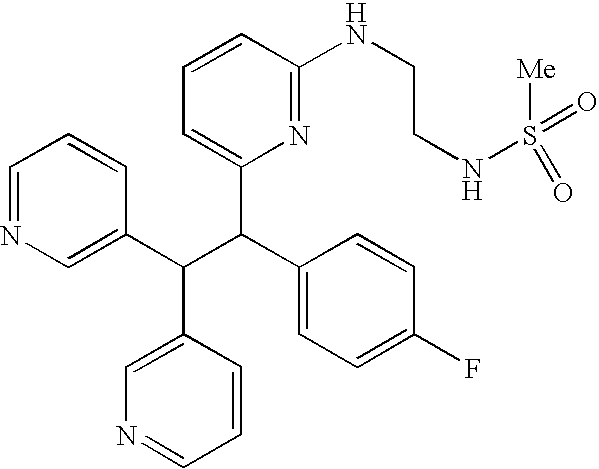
C1=NC=C(C(C(C2=CC=C(F)C=C2)C2=CC=CC(NCCNS(=O)(=O)[Me])=N2)C2=CN=CC=C2)C=C1
